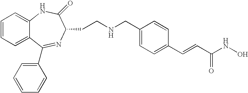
C(C1=CC=C(C=CC(NO)=O)C=C1)NCCC1N=C(C2=CC=CC=C2)C2=CC=CC=C2NC1=O
